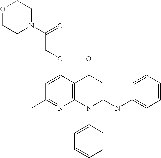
C1(C)=NC2=C(C(OCC(N3CCOCC3)=O)=C1)C(=O)C=C(NC1=CC=CC=C1)N2C1=CC=CC=C1
